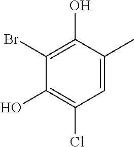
C1=C(C)C(O)=C(Br)C(O)=C1Cl
